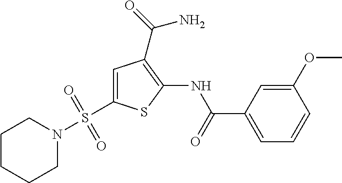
C1=C(S(N2CCCCC2)(=O)=O)SC(NC(=O)C2=CC=CC(OC)=C2)=C1C(=O)N
